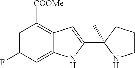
C1=C(F)C=C2C(=C1[COOMe])C=C(C1(C)NCCC1)N2
